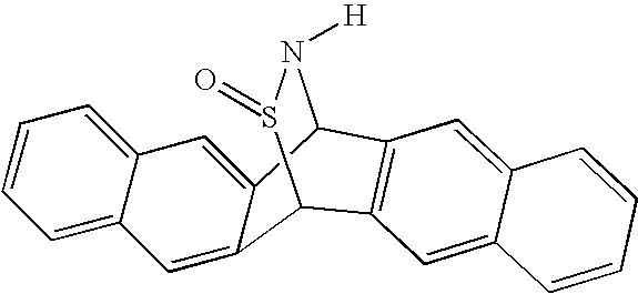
C12=CC3=CC=CC=C3C=C1C1N([H])S(=O)C2C2=C1C=C1C(=C2)C=CC=C1
